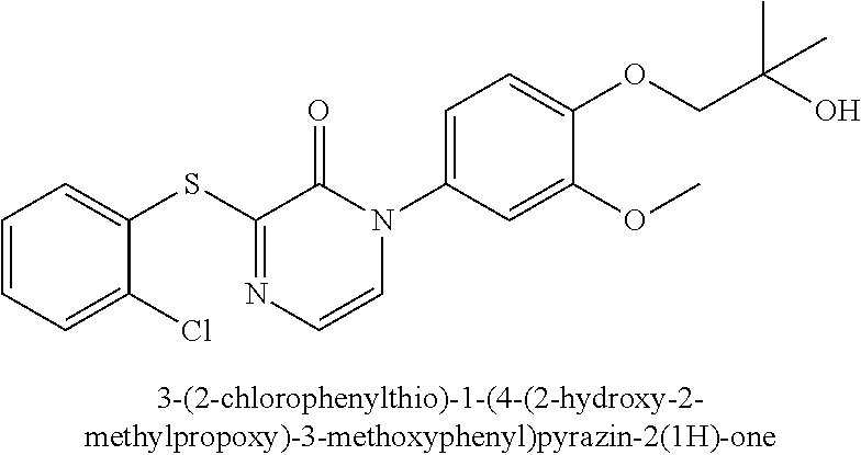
C1(SC2=NC=CN(C3=CC=C(OCC(O)(C)C)C(OC)=C3)C2=O)=CC=CC=C1Cl
